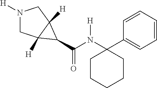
C1N([H])CC2([H])C1([H])C2C(N(C1(C2=CC=CC=C2)CCCCC1)[H])=O
